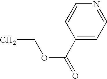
C1=CN=CC=C1C(OCC)=O
